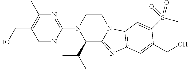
C(O)C1=C(C)N=C(N2C(C(C)C)C3=NC4=C(N3CC2)C=C(S(C)(=O)=O)C(CO)=C4)N=C1
